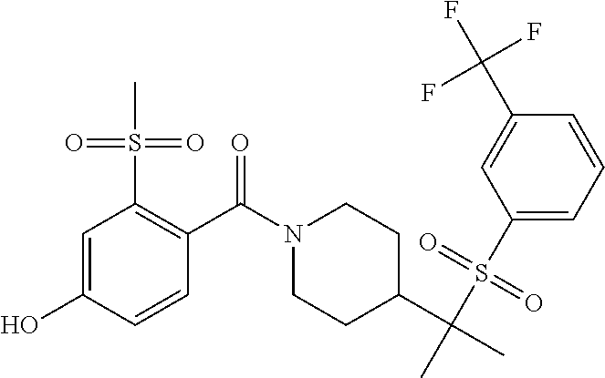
C1(S(C(C)(C2CCN(C(C3=C(S(C)(=O)=O)C=C(O)C=C3)=O)CC2)C)(=O)=O)=CC=CC(C(F)(F)F)=C1
